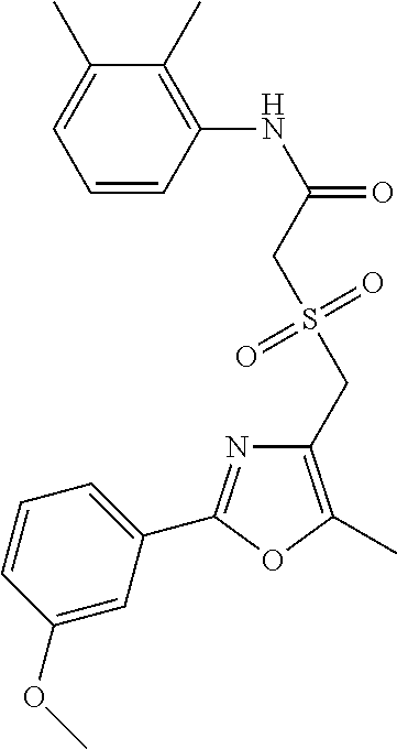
C1=CC(NC(=O)CS(CC2=C(C)OC(C3=CC=CC(OC)=C3)=N2)(=O)=O)=C(C)C(C)=C1
